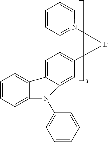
N12=C(C=CC=C1)C1=C([Ir]2)C=C2C(=C1)C1=CC=CC=C1N2C1=CC=CC=C1
